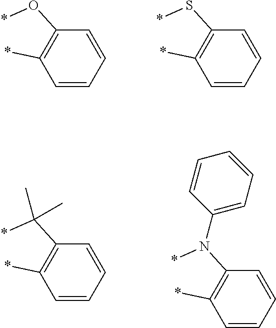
C1=CC=CC(O*)=C1*.C1=CC=CC(S*)=C1*.C1=CC=CC(C(*)(C)C)=C1*.C1=CC=CC(N(*)C2=CC=CC=C2)=C1*
